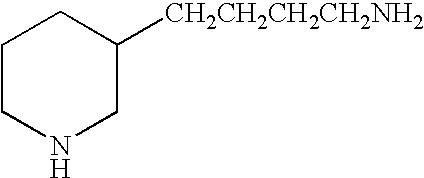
C1CNCC([CH2CH2CH2CH2NH2])C1
